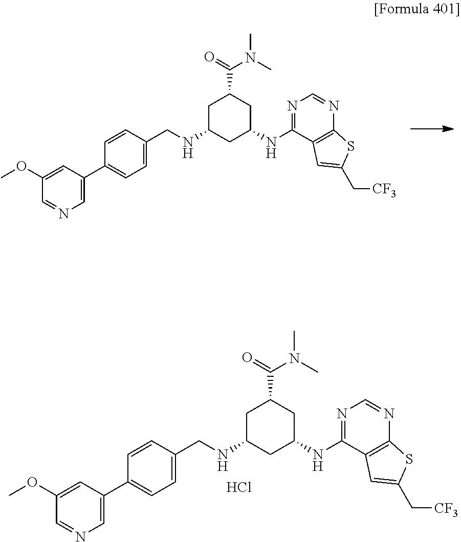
C1C(NCC2=CC=C(C3=CN=CC(OC)=C3)C=C2)CC(NC2=NC=NC3=C2C=C(C[CF3])S3)CC1C(=O)N(C)C.C1C(NCC2=CC=C(C3=CN=CC(OC)=C3)C=C2)CC(NC2=NC=NC3=C2C=C(C[CF3])S3)CC1C(=O)N(C)C.Cl
